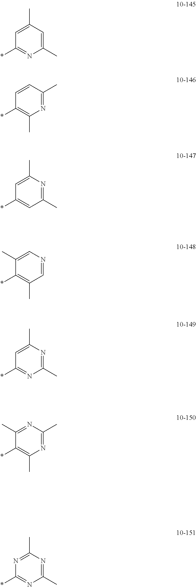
C1(*)=NC(C)=CC(C)=C1.C1(*)=C(C)N=C(C)C=C1.C1(*)=CC(C)=NC(C)=C1.C1(*)=C(C)C=NC=C1C.C1(*)=NC(C)=NC(C)=C1.C1(*)=C(C)N=C(C)N=C1C.C1(*)=NC(C)=NC(C)=N1
